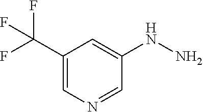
C1(C(F)(F)F)=CN=CC(NN)=C1
